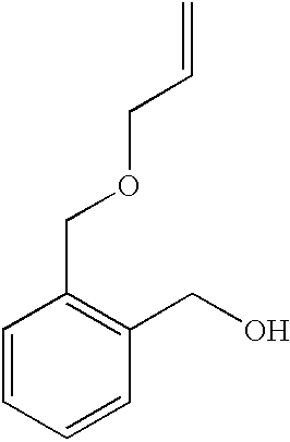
C1=CC=CC(CO)=C1COCC=C
